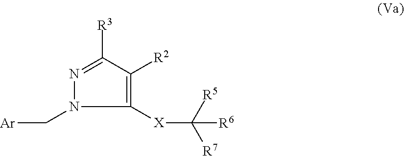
N1=C([R3])C([R2])=C([X]C([R7])([R6])[R5])N1C[Ar]
